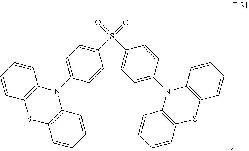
C1=C(N2C3=C(SC4=C2C=CC=C4)C=CC=C3)C=CC(S(C2=CC=C(N3C4=C(SC5=C3C=CC=C5)C=CC=C4)C=C2)(=O)=O)=C1
